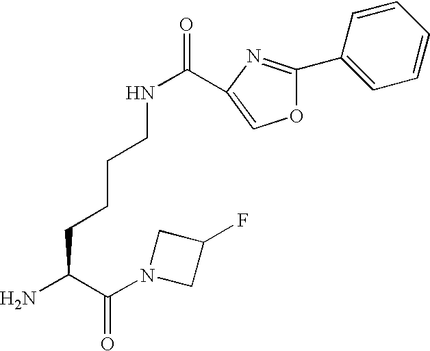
NC(C(=O)N1CC(F)C1)CCCCNC(=O)C1=COC(C2=CC=CC=C2)=N1
